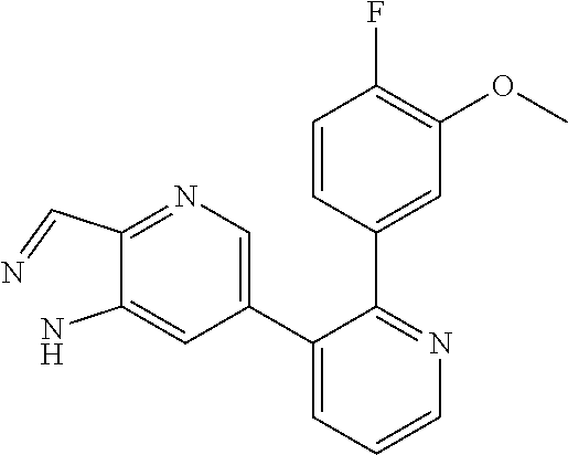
C1(C=N)=NC=C(C2=CC=CN=C2C2=CC(OC)=C(F)C=C2)C=C1N
